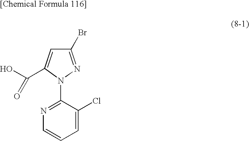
C1(Br)=NN(C2=NC=CC=C2Cl)C(C(O)=O)=C1
